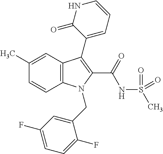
C1(C)=CC2=C(C=C1)N(CC1=CC(F)=CC=C1F)C(C(NS(C)(=O)=O)=O)=C2C1=CC=CNC1=O
